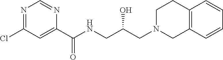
N1=C(Cl)C=C(C(NCC(O)CN2CCC3=C(C2)C=CC=C3)=O)N=C1
